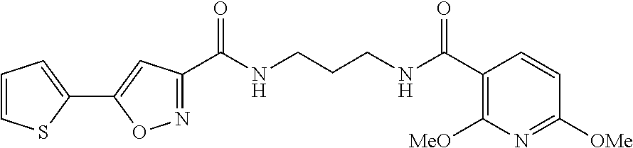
N(CCCNC(C1=NOC(C2=CC=CS2)=C1)=O)C(C1=C([MeO])N=C([OMe])C=C1)=O
